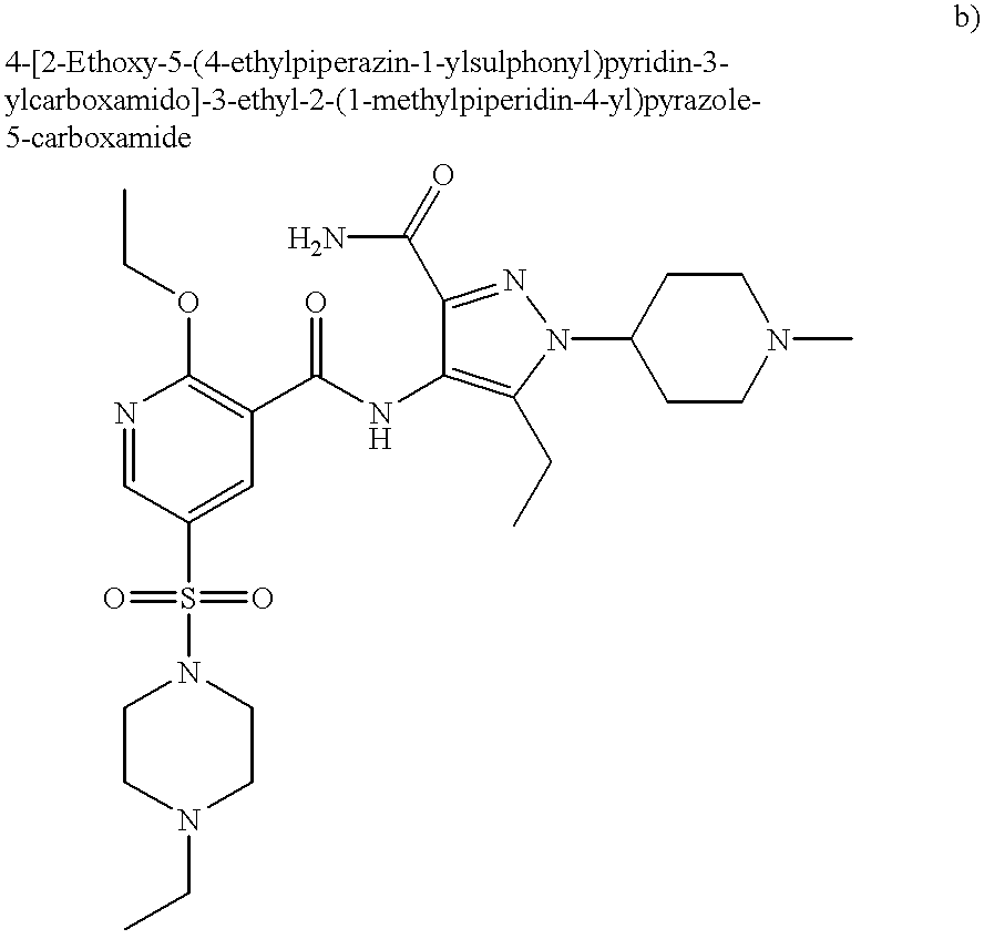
N1=CC(S(N2CCN(CC)CC2)(=O)=O)=CC(C(NC2=C(CC)N(C3CCN(C)CC3)N=C2C(=O)N)=O)=C1OCC
